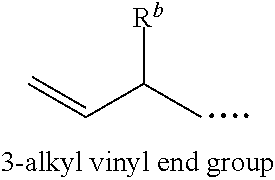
C(C(C)[Rb])=C
